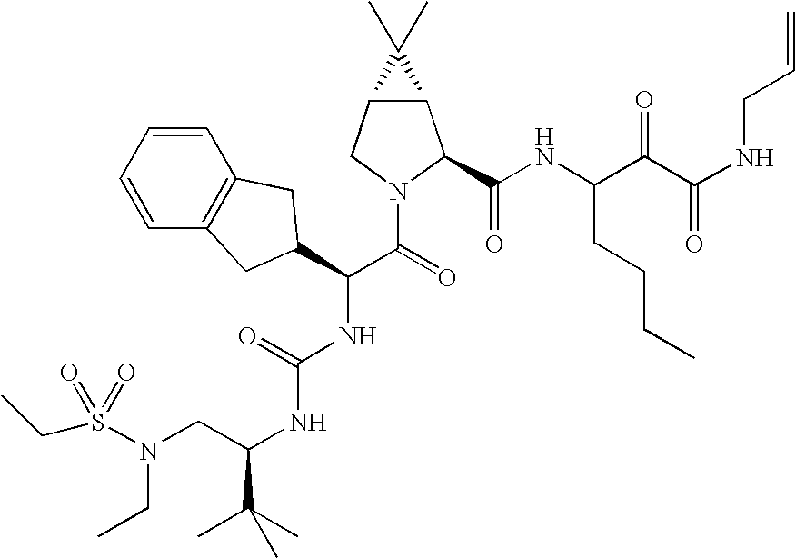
C(C)S(N(CC(NC(NC(C(=O)N1C(C(NC(C(C(NCC=C)=O)=O)CCCC)=O)C2C(C1)C2(C)C)C1CC2=C(C=CC=C2)C1)=O)C(C)(C)C)CC)(=O)=O
